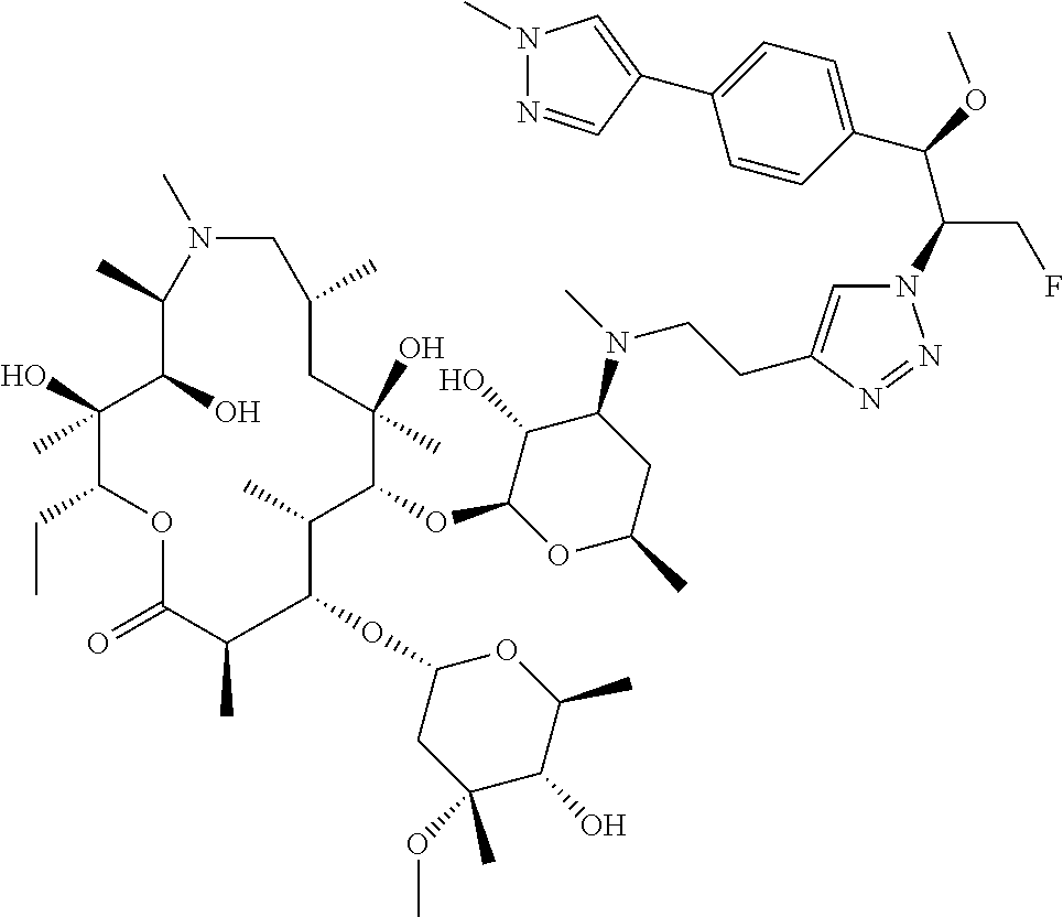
C1(C(OC)C(CF)N2C=C(CCN(C3C(O)C(OC4C(C)C(OC5CC(OC)(C)C(O)C(C)O5)C(C)C(=O)OC(CC)C(O)(C)C(O)C(C)N(C)CC(C)CC4(O)C)OC(C)C3)C)N=N2)=CC=C(C2=CN(C)N=C2)C=C1
